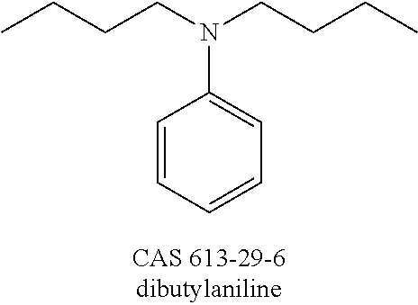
CCCCN(CCCC)C1=CC=CC=C1
